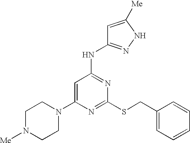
C1(N2CCN([Me])CC2)=CC(NC2=NNC([Me])=C2)=NC(SCC2=CC=CC=C2)=N1
